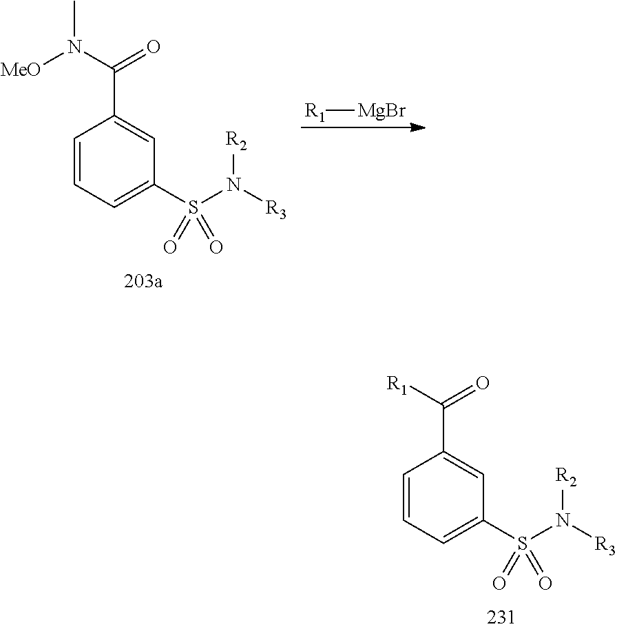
C1=C(S(N([R3])[R2])(=O)=O)C=C(C(N([MeO])C)=O)C=C1.[R1][MgBr].C1=C(S(N([R3])[R2])(=O)=O)C=C(C([R1])=O)C=C1
